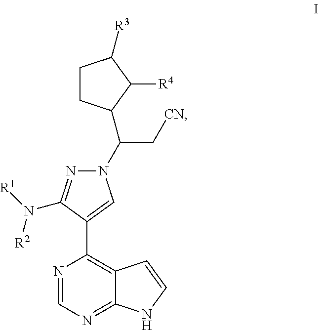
N1=CN=C2C(=C1C1=CN(C(C3CCC([R3])C3[R4])C[CN])N=C1N([R1])[R2])C=CN2
